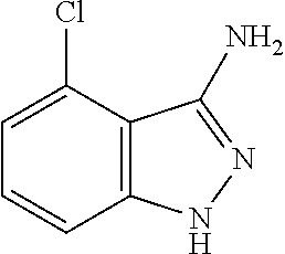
C1=C(Cl)C2=C(C=C1)NN=C2N
